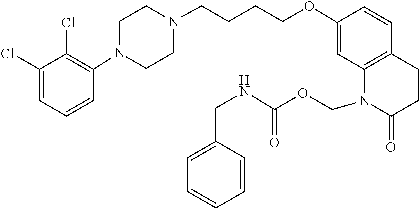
C1=CC(N2CCN(CCCCOC3=CC4=C(C=C3)CCC(=O)N4COC(=O)NCC3=CC=CC=C3)CC2)=C(Cl)C(Cl)=C1
